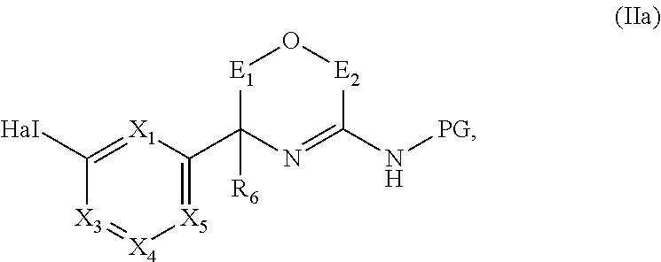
[HaI]C1=[X1]C(C2([R6])N=C(N[PG])[E2]O[E1]2)=[X5][X4]=[X3]1
